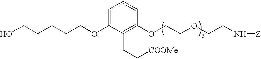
OCCCCCOC1=CC=CC(OCCOCCN[Z])=C1CC[COOMe]
